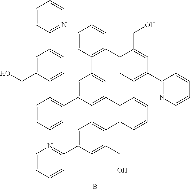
C1(C2=CC=C(C3=C(C4=CC(C5=C(C6=CC=C(C7=NC=CC=C7)C=C6CO)C=CC=C5)=CC(C5=C(C6=CC=C(C7=NC=CC=C7)C=C6CO)C=CC=C5)=C4)C=CC=C3)C(CO)=C2)=NC=CC=C1.B
